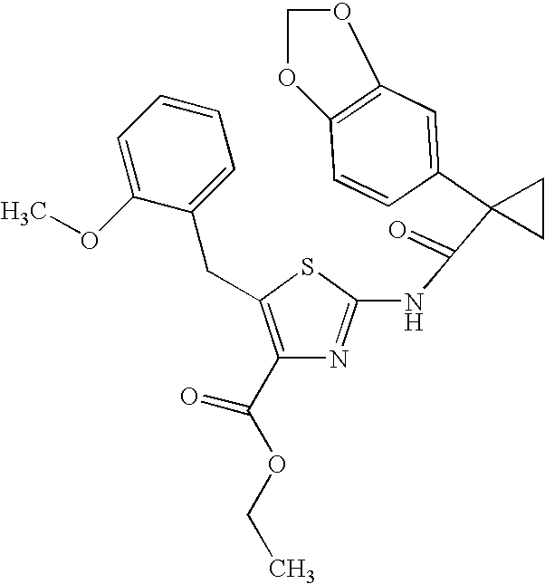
C12=C(C=CC(C3(C(=O)NC4=NC(C(OCC)=O)=C(CC5=CC=CC=C5OC)S4)CC3)=C1)OCO2
